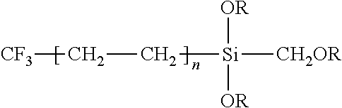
[CF3]CC[Si]([CH2OR])([OR])[OR]
